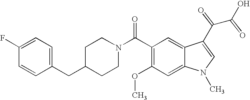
C1(F)=CC=C(CC2CCN(C(C3=C(OC)C=C4C(=C3)C(C(C(O)=O)=O)=CN4C)=O)CC2)C=C1
